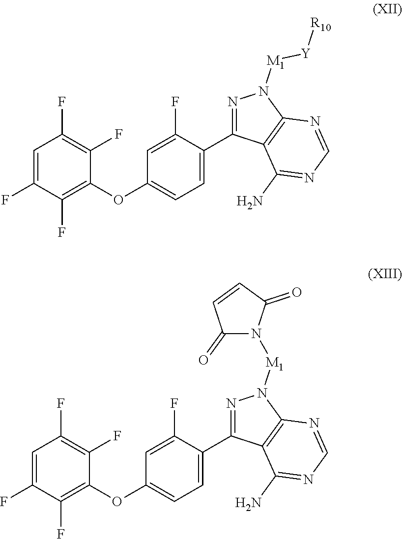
C1=C(F)C(F)=C(OC2=CC=C(C3=NN([M1][Y][R10])C4=C3C(N)=NC=N4)C(F)=C2)C(F)=C1F.C1=C(F)C(F)=C(OC2=CC=C(C3=NN([M1]N4C(=O)C=CC4=O)C4=C3C(N)=NC=N4)C(F)=C2)C(F)=C1F
